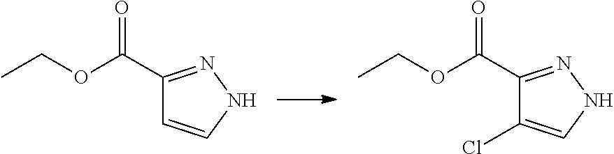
C1(C(OCC)=O)=NNC=C1.C1(C(OCC)=O)=NNC=C1Cl
